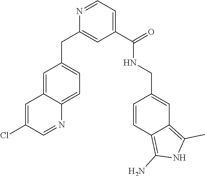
C1=NC(CC2=CC=C3C(=C2)C=C(Cl)C=N3)=CC(C(=O)NCC2=CC3=C(C)NC(N)=C3C=C2)=C1
